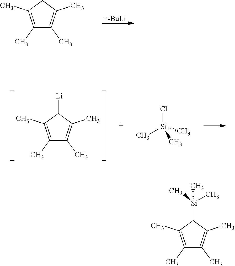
C1(C)=C(C)C([Si](C)(C)C)C(C)=C1C.[n-BuLi].C1(C)=C(C)CC(C)=C1C.C1(C)=C(C)C([Li])C(C)=C1C.Cl[Si](C)(C)C
